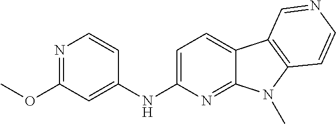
C1(NC2=CC=C3C(=N2)N(C)C2=C3C=NC=C2)=CC(OC)=NC=C1
